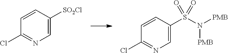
N1=C(Cl)C=CC(S(N([PMB])[PMB])(=O)=O)=C1.N1=C(Cl)C=CC([SO2Cl])=C1
